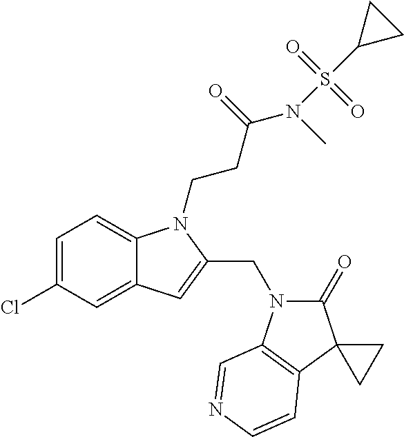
C1=C(Cl)C=C2C(=C1)N(CCC(=O)N(S(C1CC1)(=O)=O)C)C(CN1C(=O)C3(C4=C1C=NC=C4)CC3)=C2
